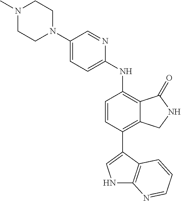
N1(C)CCN(C2=CC=C(NC3=C4C(=C(C5=CNC6=C5C=CC=N6)C=C3)CNC4=O)N=C2)CC1
